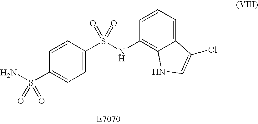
C1=C(S(NC2=C3C(=CC=C2)C(Cl)=CN3)(=O)=O)C=CC(S(N)(=O)=O)=C1
